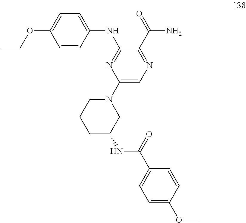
C1=CC(NC2=NC(N3CCCC(NC(C4=CC=C(OC)C=C4)=O)C3)=CN=C2C(=O)N)=CC=C1OCC
